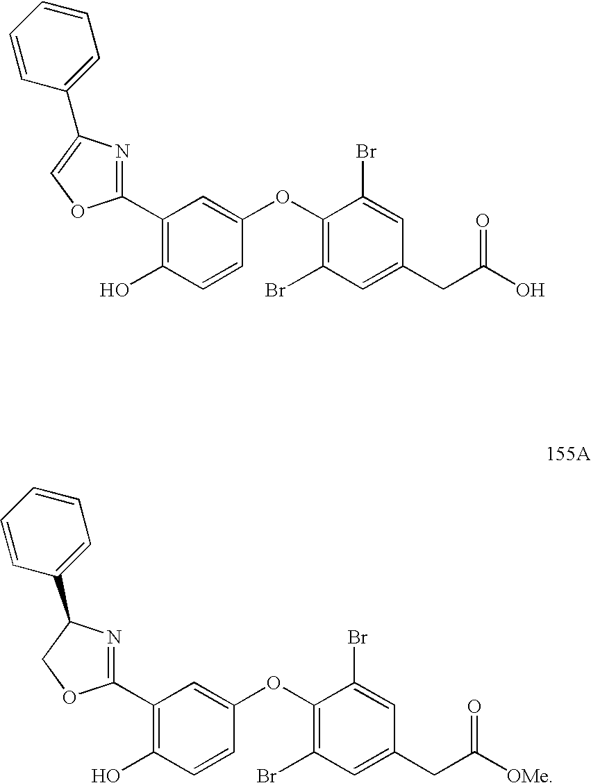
C1(C2=NC(C3=CC=CC=C3)=CO2)=C(O)C=CC(OC2=C(Br)C=C(CC(=O)O)C=C2Br)=C1.C1(C2=NC(C3=CC=CC=C3)CO2)=C(O)C=CC(OC2=C(Br)C=C(CC(=O)[OMe])C=C2Br)=C1
